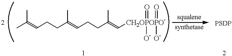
CC(=CCCC(=CCCC(=C[CH2OPOPO-]([O-])([O-])(=O)=O)C)C)C
